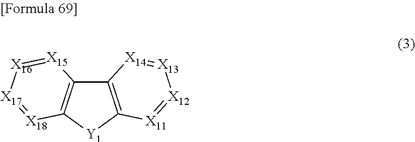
C12=C([Y1]C3=C1[X14]=[X13][X12]=[X11]3)[X18]=[X17][X16]=[X15]2
